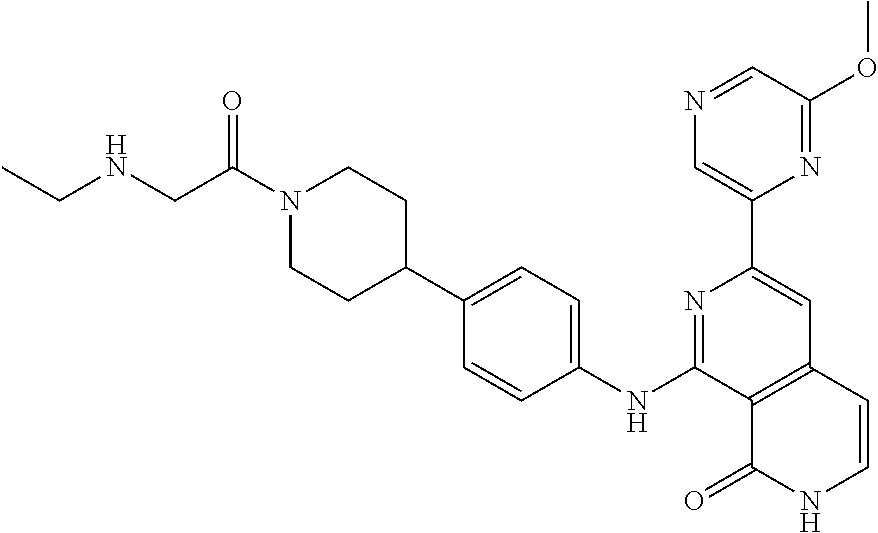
C12=C(C=CNC1=O)C=C(C1=CN=CC(OC)=N1)N=C2NC1=CC=C(C2CCN(C(CNCC)=O)CC2)C=C1
